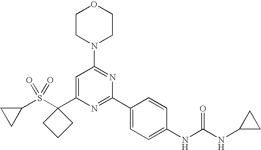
C1(C2(S(C3CC3)(=O)=O)CCC2)=CC(N2CCOCC2)=NC(C2=CC=C(NC(=O)NC3CC3)C=C2)=N1
